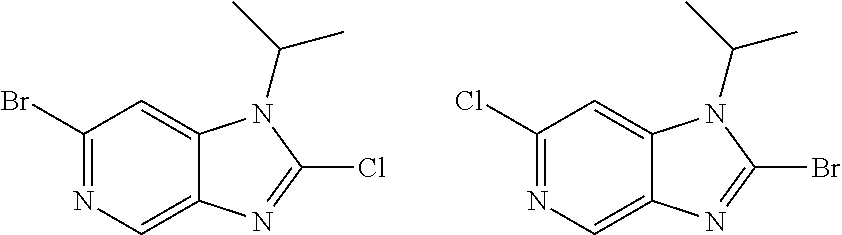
C1(Br)=NC=C2C(=C1)N(C(C)C)C(Cl)=N2.C1(Cl)=NC=C2C(=C1)N(C(C)C)C(Br)=N2
